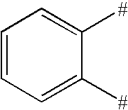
C1=CC=C([#])C([#])=C1
